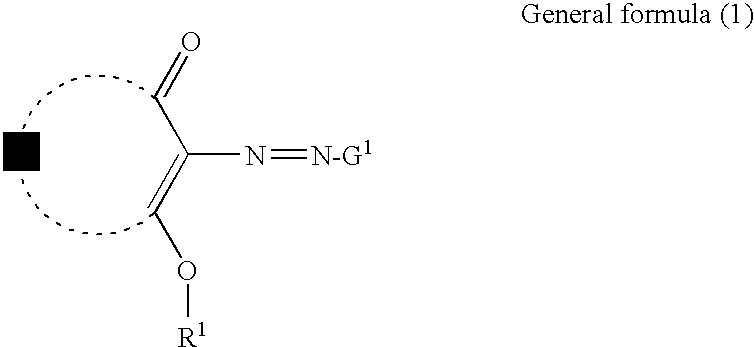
C(C(=CO[R1])N=[N-G1])=O
